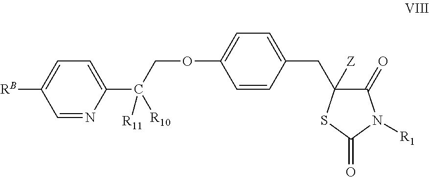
C1(C([R11])([R10])COC2=CC=C(CC3([Z])C(=O)N([R1])C(=O)S3)C=C2)=CC=C([RB])C=N1
